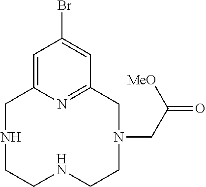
N1CC2=CC(Br)=CC(=N2)CN(CC(=O)[MeO])CCNCC1
